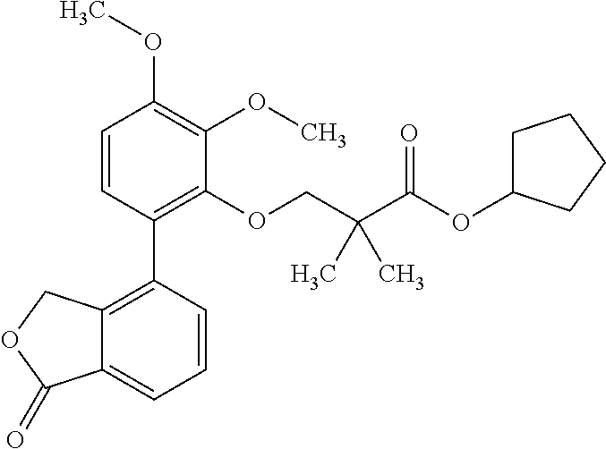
C1=CC(C2=C3C(=CC=C2)C(=O)OC3)=C(OCC(C(OC2CCCC2)=O)(C)C)C(OC)=C1OC
